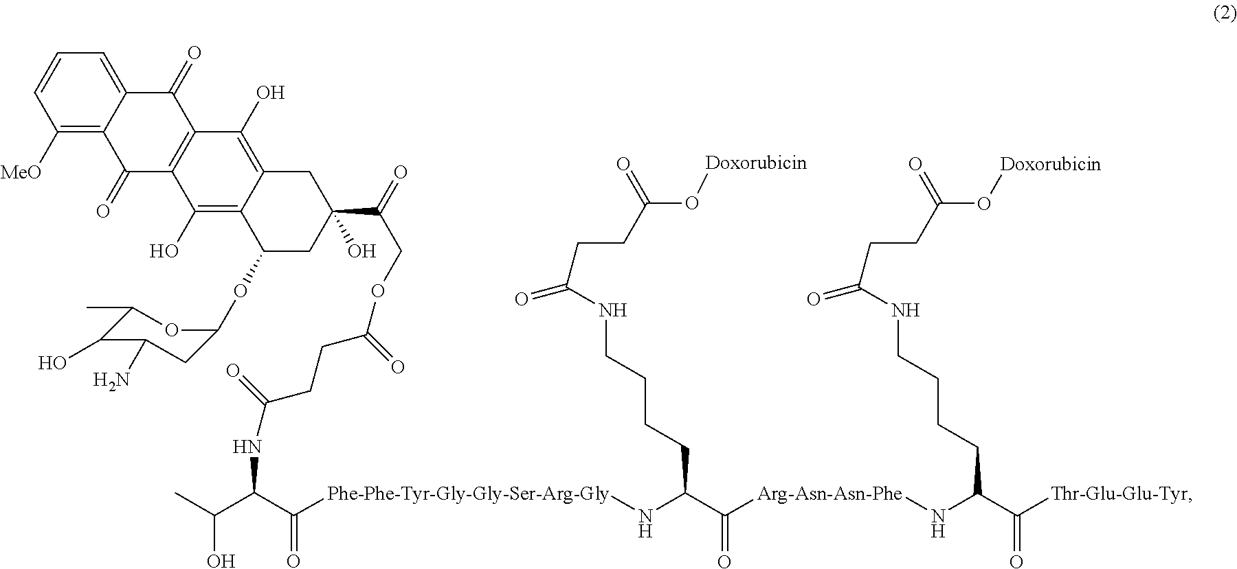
C(N[Arg-Asn-Asn-Phe]C(C(CCCCNC(=O)CCC(O[Doxorubicin])=O)N[Phe-Phe-Tyr-Gly-Gly-Ser-Arg-Gly]C(C(C(C)O)NC(CCC(=O)OCC(C1(O)CC2=C(O)C3=C(C(O)=C2C(OC2CC(N)C(O)C(C)O2)C1)C(=O)C1=C([MeO])C=CC=C1C3=O)=O)=O)=O)=O)(C(=O)[Thr-Glu-Glu-Tyr])CCCCNC(=O)CCC(O[Doxorubicin])=O
